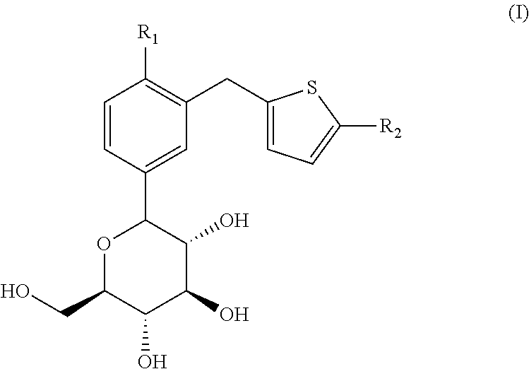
C1=CC(C2OC(CO)C(O)C(O)C2O)=CC(CC2=CC=C([R2])S2)=C1[R1]
